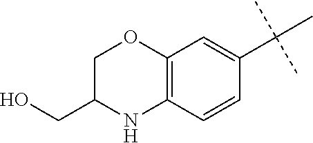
C12=C(C=CC(C(C)(C)C)=C1)NC(CO)CO2
